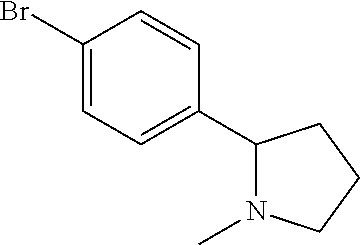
C1(Br)=CC=C(C2N(C)CCC2)C=C1
